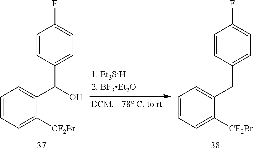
C1=CC(C(C2=CC=CC=C2[CF2Br])O)=CC=C1F.C1=CC(CC2=CC=CC=C2[CF2Br])=CC=C1F
